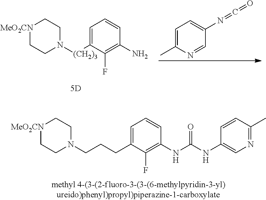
[MeO2CN]1CCN([(CH2)3]C2=CC=CC(N)=C2F)CC1.C1=C(C)N=CC(N=C=O)=C1.C1=C(CCCN2CC[MeO2CN]CC2)C(F)=C(NC(NC2=CN=C(C)C=C2)=O)C=C1
